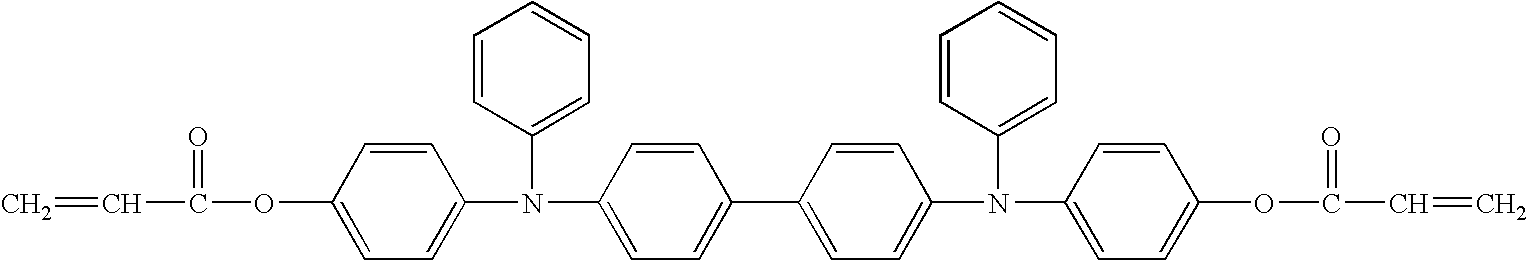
C=CC(=O)OC1=CC=C(N(C2=CC=CC=C2)C2=CC=C(C3=CC=C(N(C4=CC=CC=C4)C4=CC=C(OC(=O)C=C)C=C4)C=C3)C=C2)C=C1
